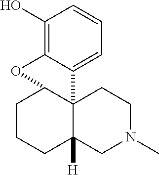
C1(O)=C2C(=CC=C1)C13C([H])(CN(C)CC1)CCCC3O2
